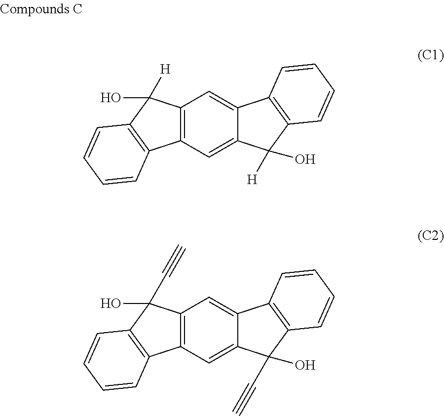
C12=C(C=C3C(=C1)C1=C(C3(O)[H])C=CC=C1)C1=C(C2(O)[H])C=CC=C1.C12=C(C=C3C(=C1)C1=C(C3(O)C#C)C=CC=C1)C1=C(C2(O)C#C)C=CC=C1
